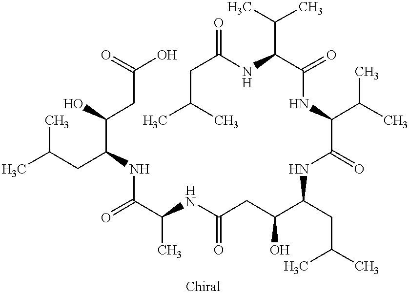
CC(CC(C(O)CC(O)=O)NC(C(NC(CC(O)C(CC(C)C)NC(=O)C(NC(C(NC(CC(C)C)=O)C(C)C)=O)C(C)C)=O)C)=O)C
